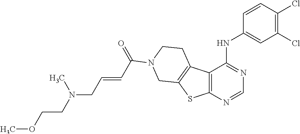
C12=C(N=CN=C1NC1=CC(Cl)=C(Cl)C=C1)SC1=C2CCN(C(=O)C=CCN(CCOC)C)C1
